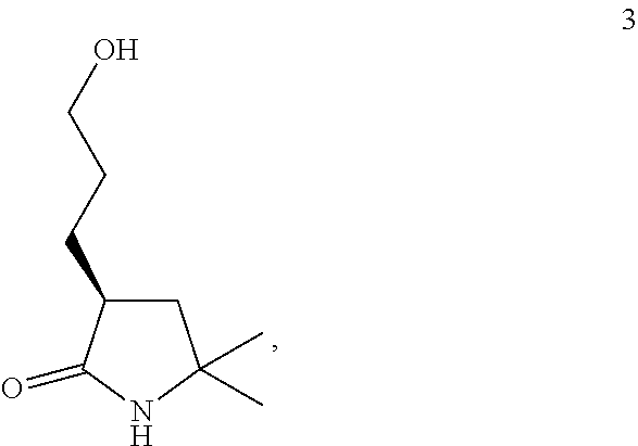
C1C(CCCO)C(=O)NC1(C)C
